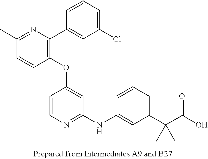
C1(OC2=CC(NC3=CC(C(C(O)=O)(C)C)=CC=C3)=NC=C2)=C(C2=CC(Cl)=CC=C2)N=C(C)C=C1
